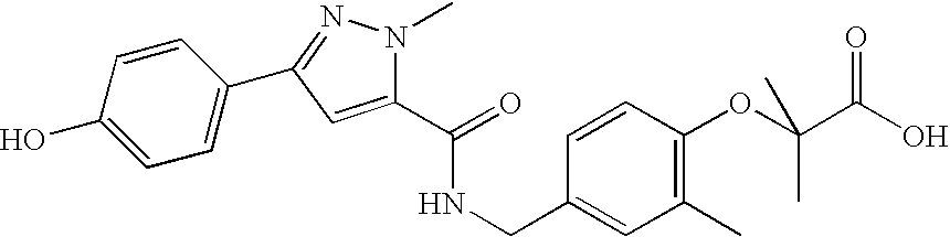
C1=CC(O)=CC=C1C1=NN(C)C(C(=O)NCC2=CC(C)=C(OC(C(O)=O)(C)C)C=C2)=C1
